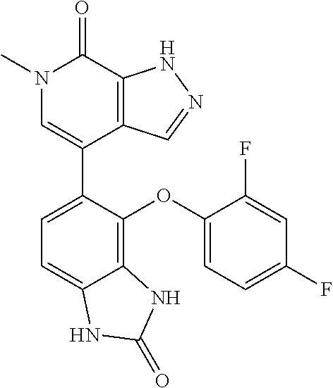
O(C1=C2C(=CC=C1C1=CN(C)C(=O)C3=C1C=NN3)NC(=O)N2)C1=CC=C(F)C=C1F
